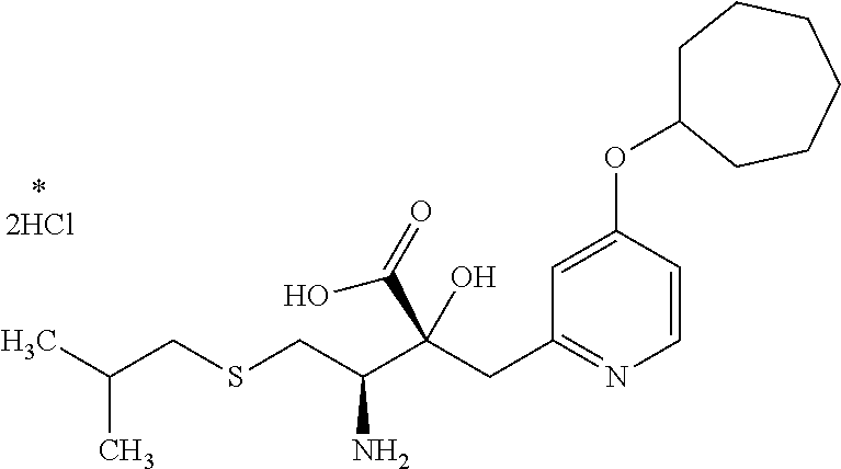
C1=CC(OC2CCCCCC2)=CC(CC(C(CSCC(C)C)N)(C(=O)O)O)=N1
